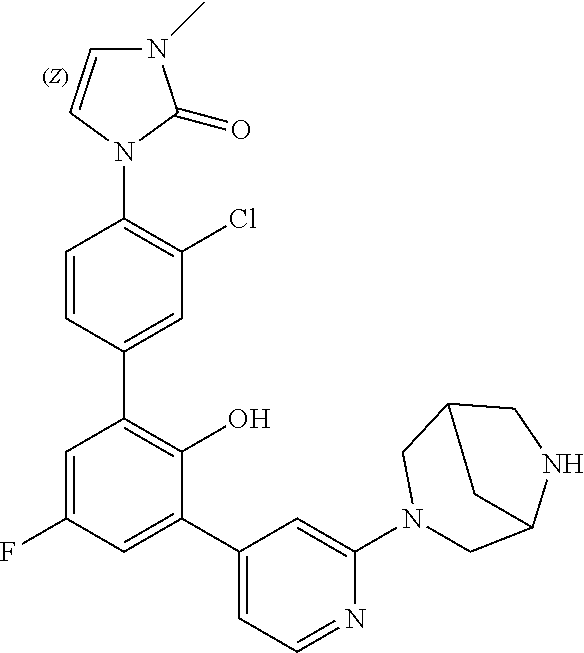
C1=CC(C2=C(O)C(C3=CC=NC(N4CC5NCC(C4)C5)=C3)=CC(F)=C2)=CC(Cl)=C1N1C(=O)N(C)C=C1
